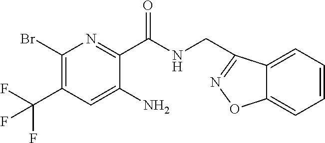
C1(Br)=C(C(F)(F)F)C=C(N)C(C(NCC2=NOC3=CC=CC=C32)=O)=N1
